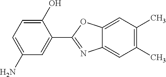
C12=CC(C)=C(C)C=C1N=C(C1=CC(N)=CC=C1O)O2
